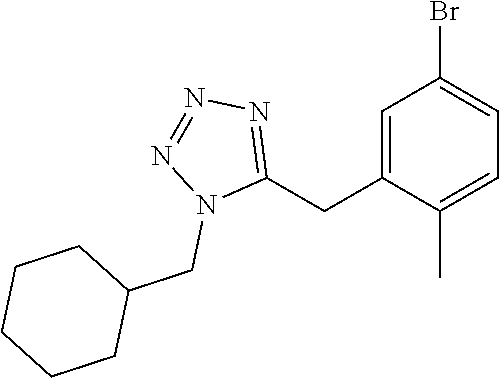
C1=C(CC2=NN=NN2CC2CCCCC2)C(C)=CC=C1Br
